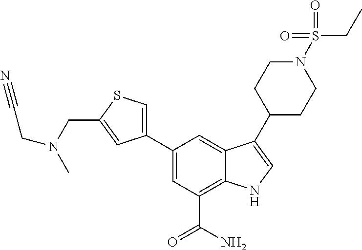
C1(C2=CSC(CN(C)CC#N)=C2)=CC(C(N)=O)=C2C(=C1)C(C1CCN(S(=O)(=O)CC)CC1)=CN2
